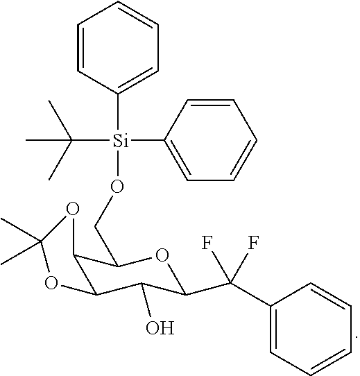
C1=CC([Si](C(C)(C)C)(C2=CC=CC=C2)OCC2C3C(C(O)C(C(C4=CC=CC=C4)(F)F)O2)OC(C)(C)O3)=CC=C1
